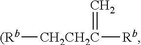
[(Rb][CH2CH2C]([Rb])=C
